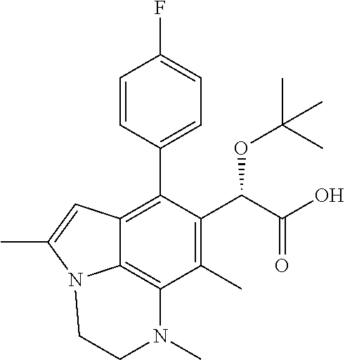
C1=CC(C2=C3C4=C(C(C)=C2C(C(=O)O)OC(C)(C)C)N(C)CCN4C(C)=C3)=CC=C1F
